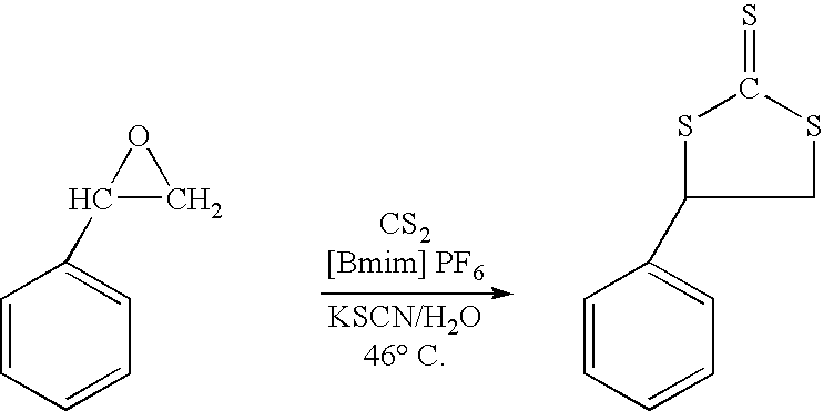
C1=CC=CC=C1C1CO1.C1=CC=CC=C1C1CSC(=S)S1
